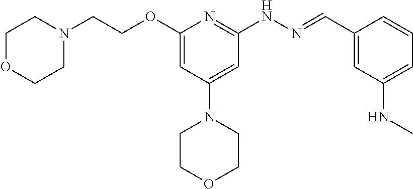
O(C1=CC(N2CCOCC2)=CC(NN=CC2=CC(NC)=CC=C2)=N1)CCN1CCOCC1
